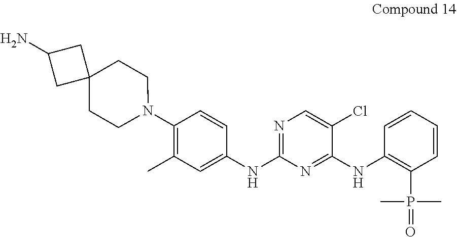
C1=CC(NC2=NC(NC3=CC(C)=C(N4CCC5(CC4)CC(N)C5)C=C3)=NC=C2Cl)=C(P(C)(C)=O)C=C1
